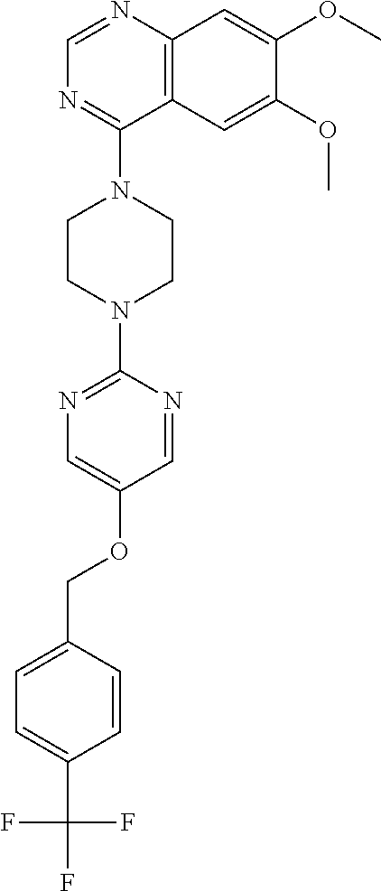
C12=C(N=CN=C1N1CCN(C3=NC=C(OCC4=CC=C(C(F)(F)F)C=C4)C=N3)CC1)C=C(OC)C(OC)=C2
